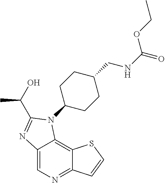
C12=CN=C3C(=C1N(C1CCC(CNC(=O)OCC)CC1)C(C(O)C)=N2)SC=C3
